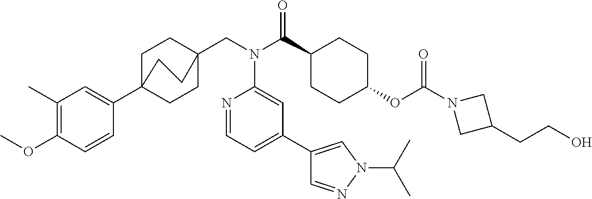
C1(C)=C(OC)C=CC(C23CCC(CN(C(C4CCC(OC(N5CC(CCO)C5)=O)CC4)=O)C4=CC(C5=CN(C(C)C)N=C5)=CC=N4)(CC2)CC3)=C1
